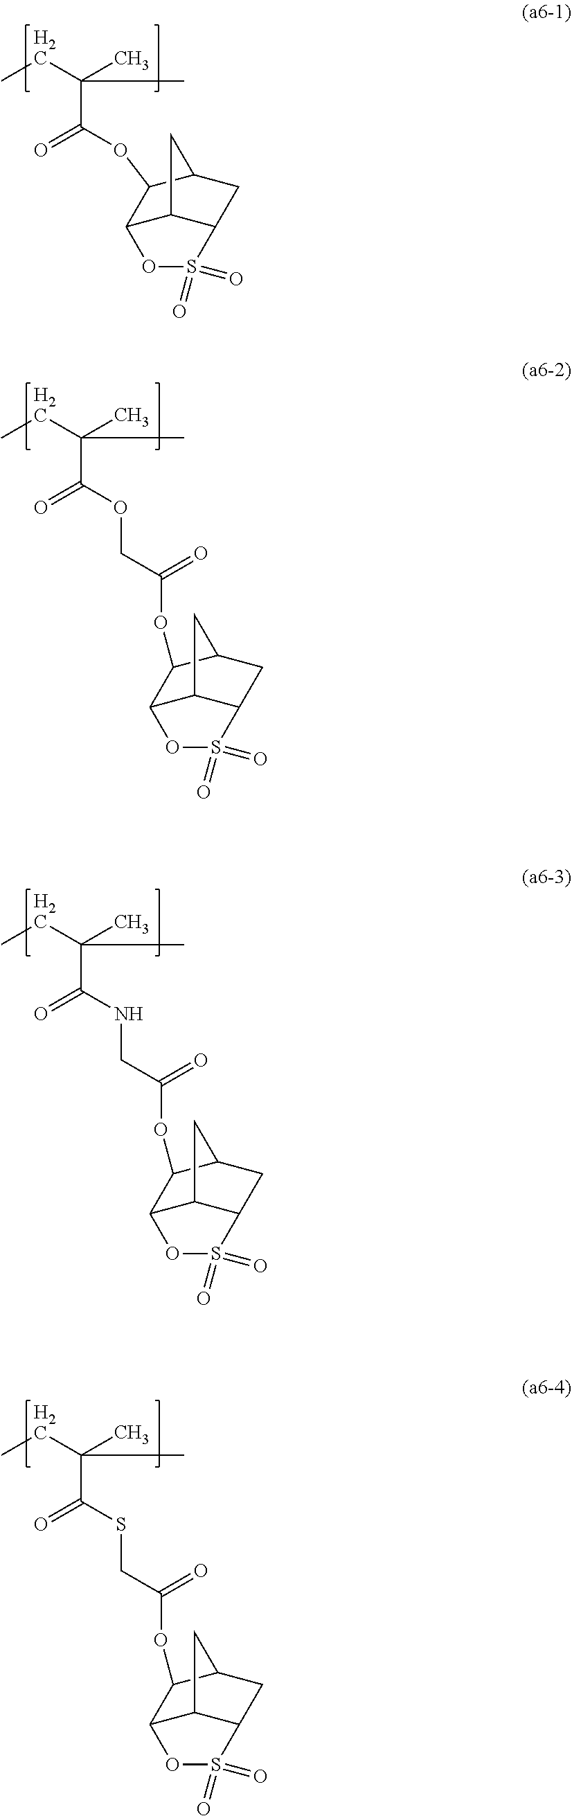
C12C3C(CC(C1OC(C(CC)(C)C)=O)C3)S(=O)(=O)O2.C12C3C(CC(C3)C1OC(COC(C(CC)(C)C)=O)=O)S(=O)(=O)O2.C12C3C(CC(C3)C1OC(CNC(C(CC)(C)C)=O)=O)S(=O)(=O)O2.C12C3C(CC(C3)C1OC(CSC(C(CC)(C)C)=O)=O)S(=O)(=O)O2
